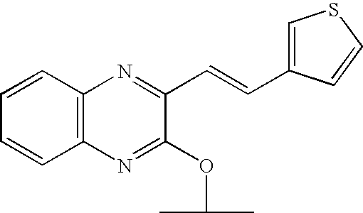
C1=CC=CC2=C1N=C(C=CC1=CSC=C1)C(OC(C)C)=N2
